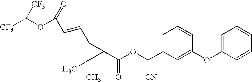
C1=C(C([CN])OC(=O)C2C(C=CC(OC([CF3])[CF3])=O)C2(C)C)C=C(OC2=CC=CC=C2)C=C1
